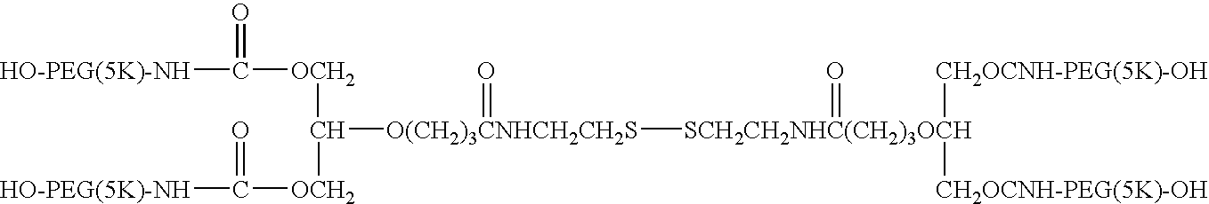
C([OCH2]C([O(CH2)3CNHCH2CH2S]([SCH2CH2NHC(CH2)3OCH](=O)([CH2OCNH-PEG(5K)-OH])[CH2OCNH-PEG(5K)-OH])=O)[OCH2]C([HO-PEG(5K)-NH])=O)([HO-PEG(5K)-NH])=O
